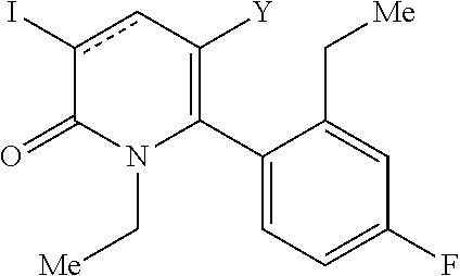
C1(C2=C([Y])cc(I)C(=O)N2C[Me])=CC=C(F)C=C1C[Me]
